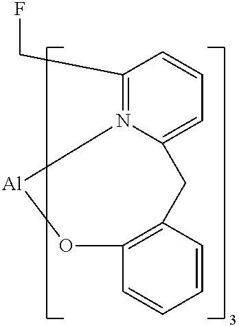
C1(CF)=N2C(=CC=C1)CC1=C(C=CC=C1)O[Al]2
